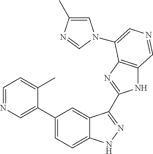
C1(C2=CN=CC=C2C)=CC=C2C(=C1)C(C1=NC3=C(N1)C=NC=C3N1C=C(C)N=C1)=NN2
